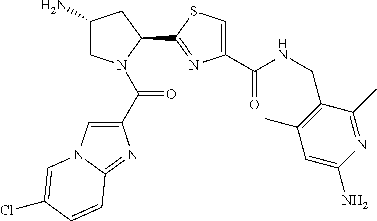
C1(N)CN(C(C2=CN3C(=N2)C=CC(Cl)=C3)=O)C(C2=NC(C(NCC3=C(C)C=C(N)N=C3C)=O)=CS2)C1
